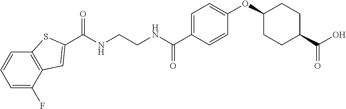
C(NCCNC(C1=CC=C(OC2CCC(C(O)=O)CC2)C=C1)=O)(=O)C1=CC2=C(C=CC=C2F)S1
